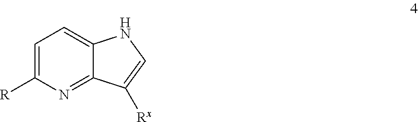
C1=C([R])N=C2C(=C1)NC=C2[Rx]
